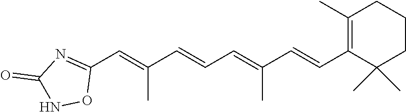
C1(C=C(C=CC=C(C=CC2=C(C)CCCC2(C)C)C)C)=NC(=O)NO1
